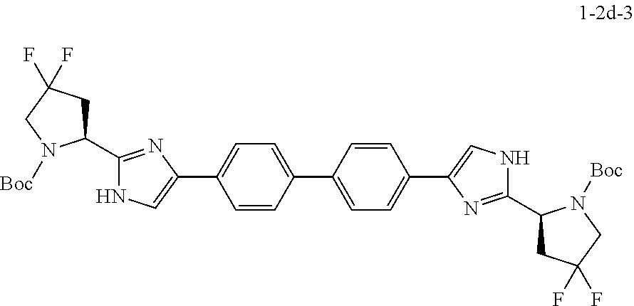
C1=CC(C2=CNC(C3CC(F)(F)CN3[Boc])=N2)=CC=C1C1=CC=C(C2=CNC(C3CC(F)(F)CN3[Boc])=N2)C=C1
